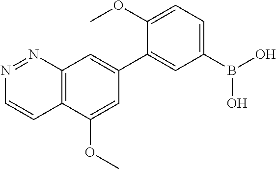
C12=C(C(OC)=CC(C3=CC(B(O)O)=CC=C3OC)=C1)C=CN=N2
